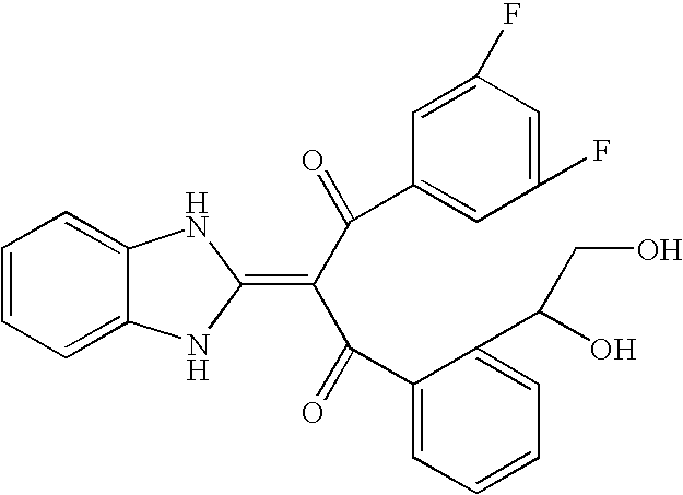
C1=CC=C2C(=C1)NC(=C(C(=O)C1=CC(F)=CC(F)=C1)C(=O)C1=CC=CC=C1C(CO)O)N2
